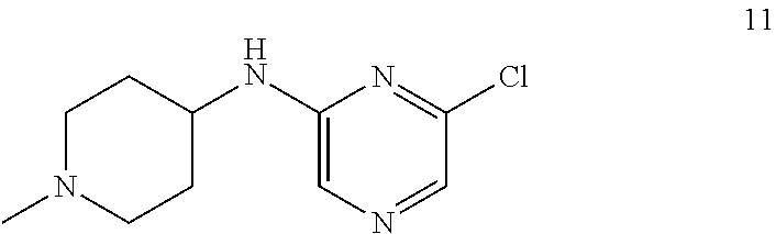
C1(Cl)=NC(NC2CCN(C)CC2)=CN=C1
